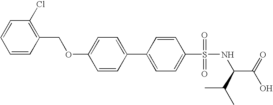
C1=CC(COC2=CC=C(C3=CC=C(S(=O)(=O)NC(C(=O)O)C(C)C)C=C3)C=C2)=C(Cl)C=C1
